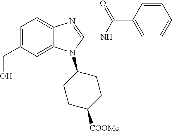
C1(CO)=CC=C2C(=C1)N(C1CCC([COOMe])CC1)C(NC(C1=CC=CC=C1)=O)=N2
